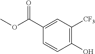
C1(O)=C([CF3])C=C(C(OC)=O)C=C1
